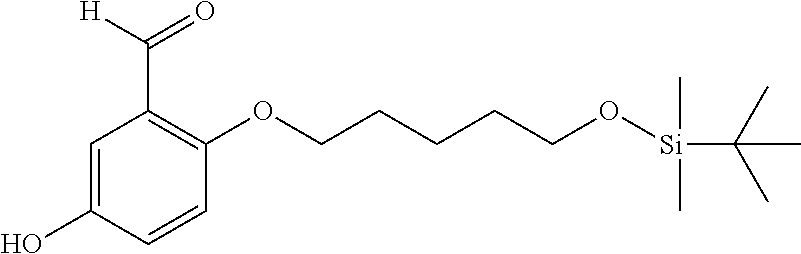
C1=C(O)C=CC(OCCCCCO[Si](C(C)(C)C)(C)C)=C1C([H])=O
